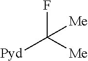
FC([Me])([Pyd])[Me]
